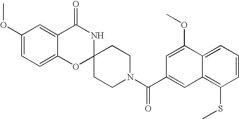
C1(OC)=CC=C2C(=C1)C(=O)NC1(O2)CCN(C(C2=CC3=C(SC)C=CC=C3C(OC)=C2)=O)CC1
